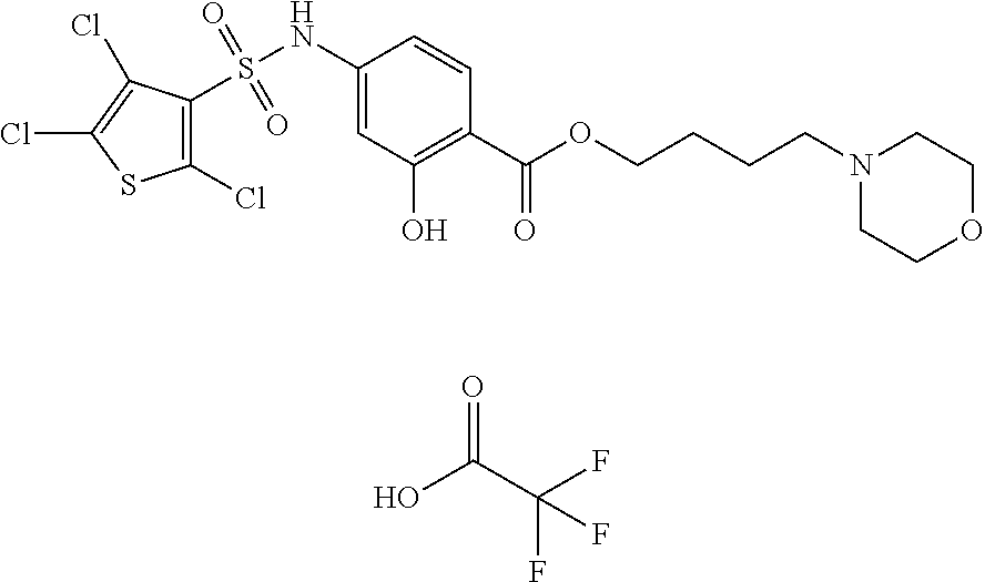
C1(Cl)=C(S(NC2=CC(O)=C(C(=O)OCCCCN3CCOCC3)C=C2)(=O)=O)C(Cl)=C(Cl)S1.OC(C(F)(F)F)=O
